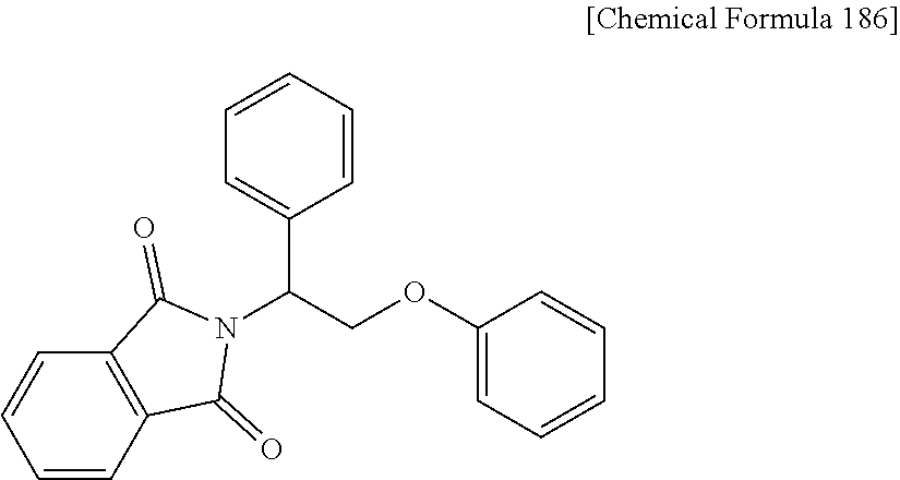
C1=CC=CC(C(COC2=CC=CC=C2)N2C(=O)C3=C(C2=O)C=CC=C3)=C1
